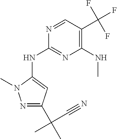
N(C1=NC(NC)=C(C(F)(F)F)C=N1)C1=CC(C(C)(C#N)C)=NN1C
